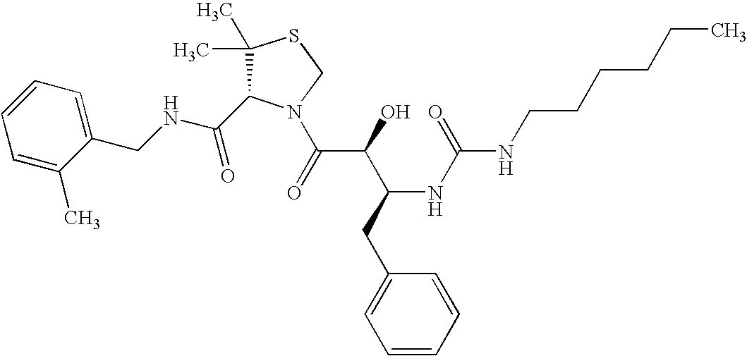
C(NCC1=CC=CC=C1C)(=O)C1C(C)(C)SCN1C(C(C(CC1=CC=CC=C1)NC(=O)NCCCCCC)O)=O
